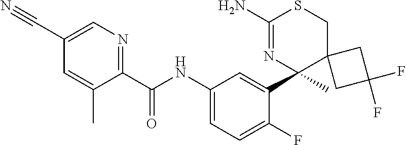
C1(C(NC2=CC=C(F)C(C3(C)C4(CSC(N)=N3)CC(F)(F)C4)=C2)=O)=NC=C(C#N)C=C1C
